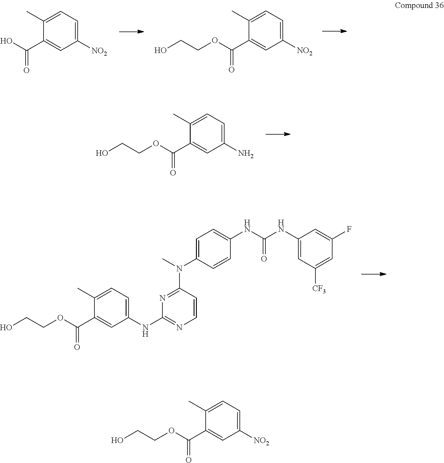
C1(C)=CC=C([NO2])C=C1C(O)=O.C1(C)=CC=C([NO2])C=C1C(OCCO)=O.C1(C)=CC=C(N)C=C1C(OCCO)=O.C1(C)=CC=C(NC2=NC=CC(N(C)C3=CC=C(NC(NC4=CC([CF3])=CC(F)=C4)=O)C=C3)=N2)C=C1C(OCCO)=O.C1(C)=CC=C([NO2])C=C1C(OCCO)=O
